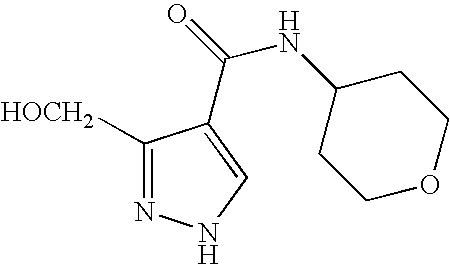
[HOCH2]C1=NNC=C1C(=O)NC1CCOCC1
